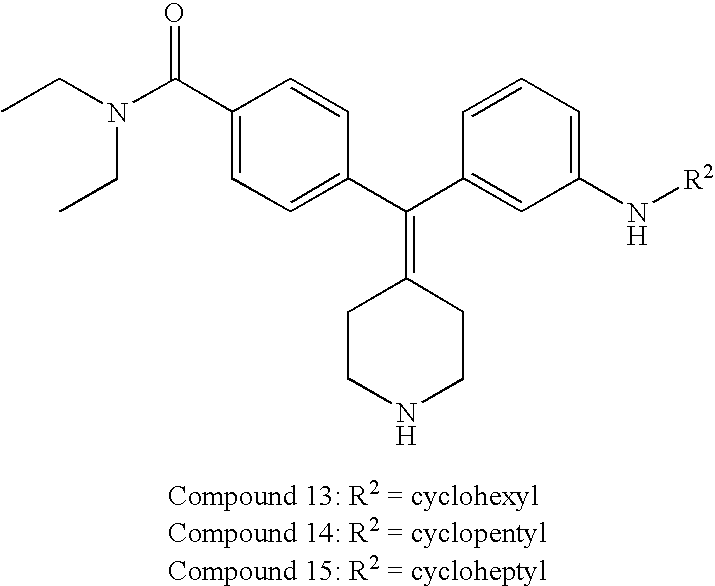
C1(C(N(CC)CC)=O)=CC=C(C(=C2CCNCC2)C2=CC(N[R2])=CC=C2)C=C1
